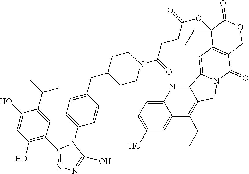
C12=CC=C(O)C=C1C(CC)=C1C(=N2)C2=CC3=C(C(=O)N2C1)COC(=O)C3(OC(CCC(N1CCC(CC2=CC=C(N3C(O)=NN=C3C3=C(O)C=C(O)C(C(C)C)=C3)C=C2)CC1)=O)=O)CC
